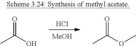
[MeOH].CC(O)=O.CC(OC)=O.Cl
